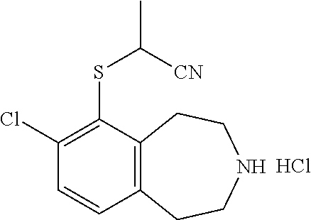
C1(Cl)=C(SC([CN])C)C2=C(C=C1)CCNCC2.Cl
